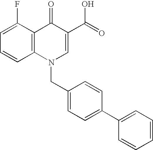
C12=C(C(F)=CC=C1)C(=O)C(C(=O)O)=CN2CC1=CC=C(C2=CC=CC=C2)C=C1
